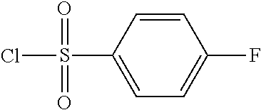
ClS(C1=CC=C(F)C=C1)(=O)=O
